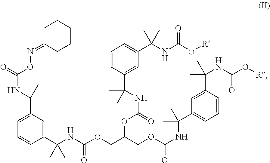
C1=C(C(NC(=O)ON=C2CCCCC2)(C)C)C=C(C(NC(OCC(COC(NC(C)(C2=CC=CC(C(C)(C)NC(=O)O[R])=C2)C)=O)OC(NC(C2=CC(C(NC(O[R])=O)(C)C)=CC=C2)(C)C)=O)=O)(C)C)C=C1
